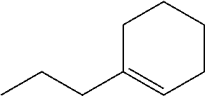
C1C(CCC)=CCCC1
